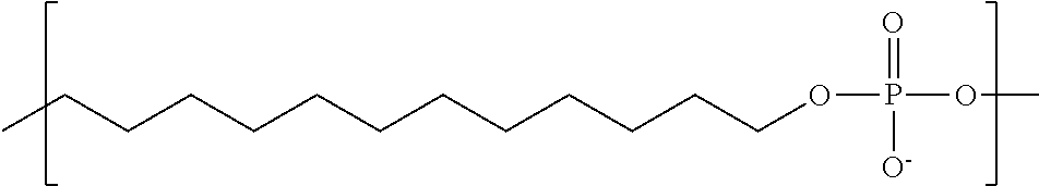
C(CCOP(OC)(=O)[O-])CCCCCCCCCC
